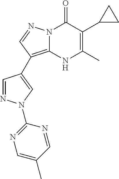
N12C(=C(C3=CN(C4=NC=C(C)C=N4)N=C3)C=N1)[NH]C(C)=C(C1CC1)C2=O
